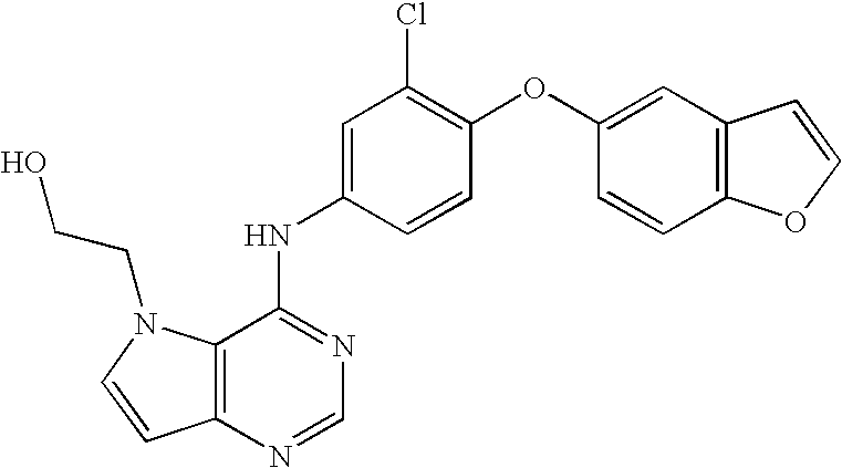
C12=C(N=CN=C1NC1=CC(Cl)=C(OC3=CC4=C(C=C3)OC=C4)C=C1)C=CN2CCO
